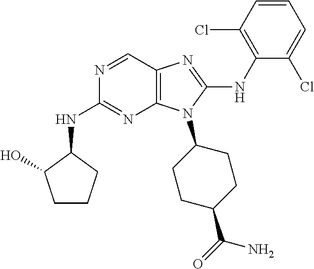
N1=CC2=C(N=C1NC1C(O)CCC1)N(C1CCC(C(=O)N)CC1)C(NC1=C(Cl)C=CC=C1Cl)=N2
